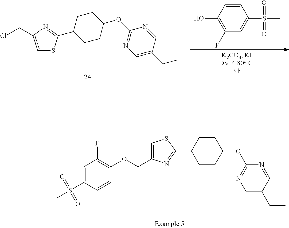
C1=C(CCl)N=C(C2CCC(OC3=NC=C(CC)C=N3)CC2)S1.C1(O)=C(F)C=C(S(=O)(=O)C)C=C1.C1=C(COC2=C(F)C=C(S(C)(=O)=O)C=C2)N=C(C2CCC(OC3=NC=C(CC)C=N3)CC2)S1
